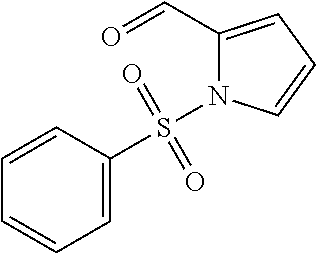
C1=C(S(N2C(C=O)=CC=C2)(=O)=O)C=CC=C1
